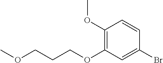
COCCCOC1=C(OC)C=CC(Br)=C1
